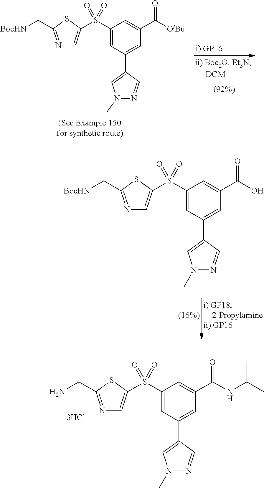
N1=C(CN)SC(S(C2=CC(C3=CN(C)N=C3)=CC(C(NC(C)C)=O)=C2)(=O)=O)=C1.N1=C(C[BocHN])SC(S(C2=CC(C3=CN(C)N=C3)=CC(C(=O)O)=C2)(=O)=O)=C1.N1=C(C[BocHN])SC(S(C2=CC(C3=CN(C)N=C3)=CC(C([OtBu])=O)=C2)(=O)=O)=C1
